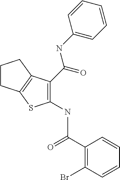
C1CC2=C(C1)C(C(NC1=CC=CC=C1)=O)=C(N)S2.CC(=O)C1=C(Br)C=CC=C1
